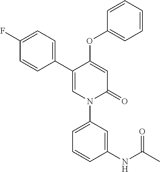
C1=C(OC2=CC=CC=C2)C(C2=CC=C(F)C=C2)=CN(C2=CC=CC(NC(C)=O)=C2)C1=O
